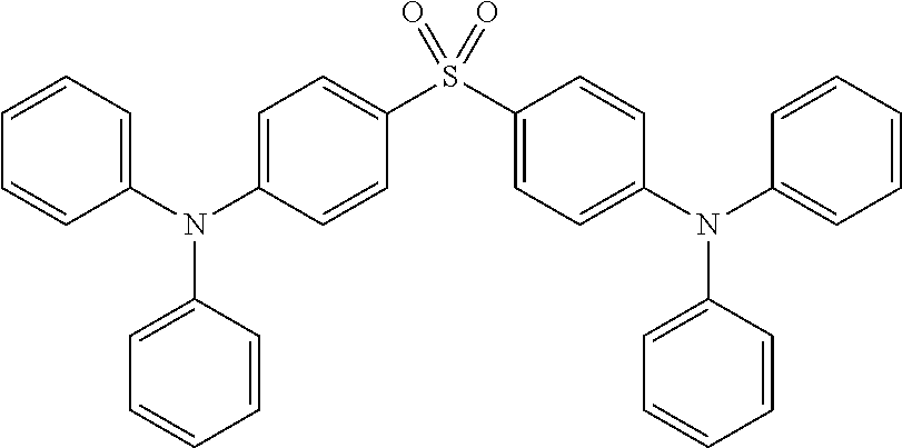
C1=CC=C(N(C2=CC=C(S(C3=CC=C(N(C4=CC=CC=C4)C4=CC=CC=C4)C=C3)(=O)=O)C=C2)C2=CC=CC=C2)C=C1
